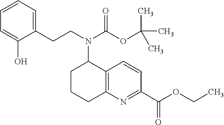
OC1=CC=CC=C1CCN(C(OC(C)(C)C)=O)C1CCCC2=C1C=CC(C(OCC)=O)=N2
